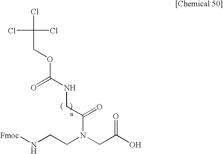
[Fmoc]NCCN(CC(O)=O)C(CNC(OCC(Cl)(Cl)Cl)=O)=O
